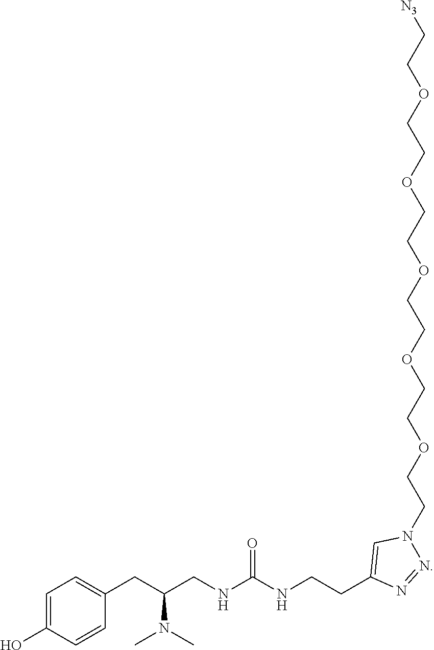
C1=C(O)C=CC(CC(N(C)C)CNC(NCCC2=CN(CCOCCOCCOCCOCCOCC[N3])N=N2)=O)=C1
